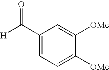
C1(C([H])=O)=CC=C([OMe])C([OMe])=C1
